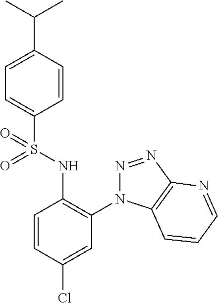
C1=C(C(C)C)C=CC(S(NC2=C(N3N=NC4=C3C=CC=N4)C=C(Cl)C=C2)(=O)=O)=C1
